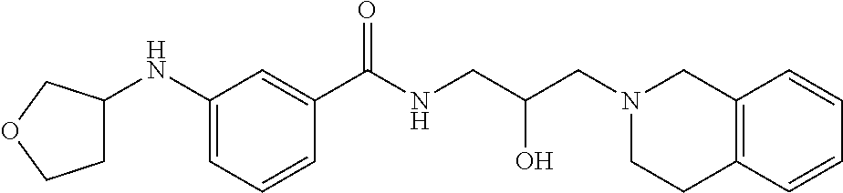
C1(NC2CCOC2)=CC=CC(C(NCC(CN2CC3=C(CC2)C=CC=C3)O)=O)=C1
